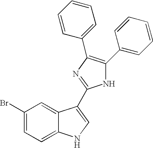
C1(Br)=CC=C2C(=C1)C(C1=NC(C3=CC=CC=C3)=C(C3=CC=CC=C3)N1)=CN2
